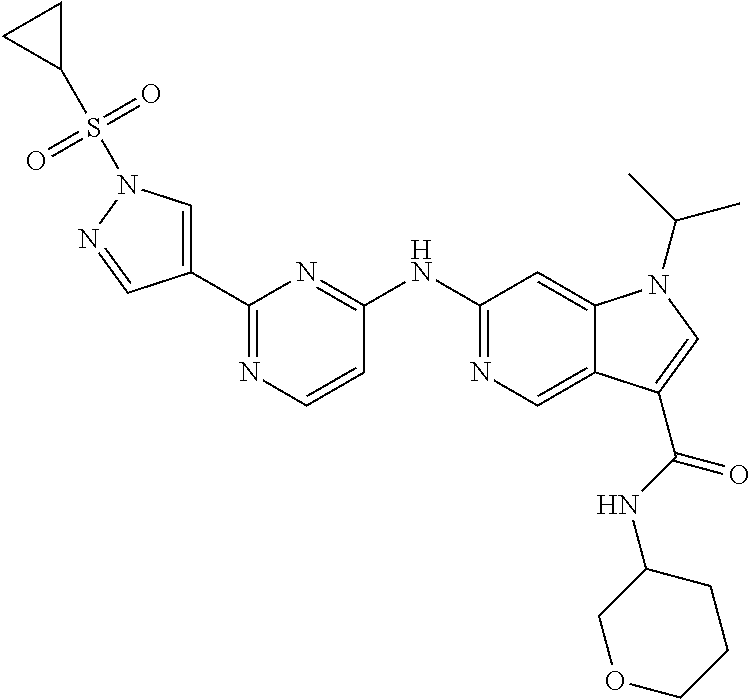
C1(C2=CN(S(C3CC3)(=O)=O)N=C2)=NC=CC(NC2=NC=C3C(=C2)N(C(C)C)C=C3C(NC2COCCC2)=O)=N1
